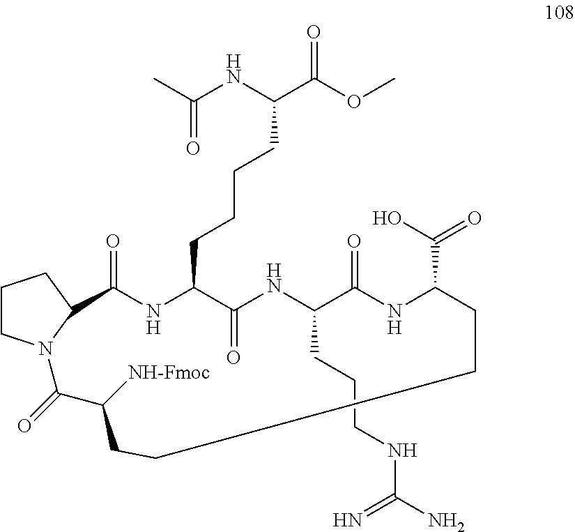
C1CN2C(C1)C(=O)NC(CCCCC(C(OC)=O)NC(C)=O)C(=O)NC(CCCNC(N)=N)C(=O)NC(C(O)=O)CCCCC([NH-Fmoc])C2=O
